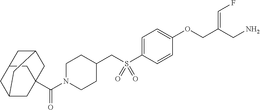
C1=C(S(CC2CCN(C(C34CC5CC(C3)CC(C5)C4)=O)CC2)(=O)=O)C=CC(OCC(CN)=CF)=C1
